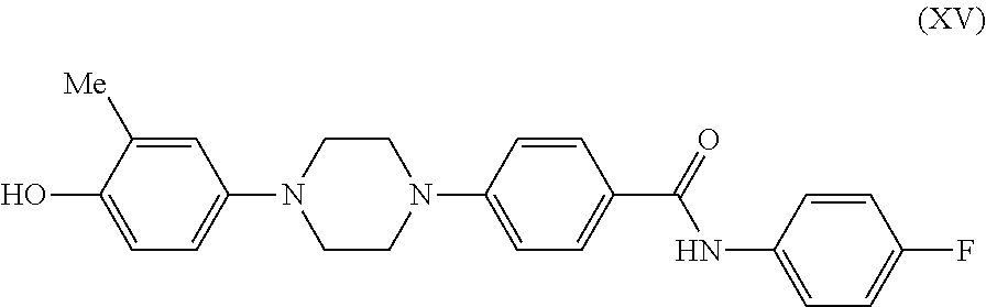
OC1=CC=C(N2CCN(C3=CC=C(C(=O)NC4=CC=C(F)C=C4)C=C3)CC2)C=C1[Me]
